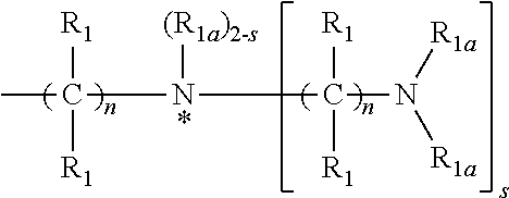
CC([R1])([R1])N([(R1a)2-s])C([R1])([R1])N([R1a])[R1a]
